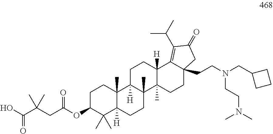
OC(C(CC(OC1C(C)(C)C2([H])C(C)(CC1)C1([H])C(C)(CC2)C2(C)C([H])(CC1)C1=C(C(C)C)C(=O)CC1(CCN(CC1CCC1)CCN(C)C)CC2)=O)(C)C)=O
